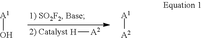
[H][A2].[A1]O.[A1][A2]
